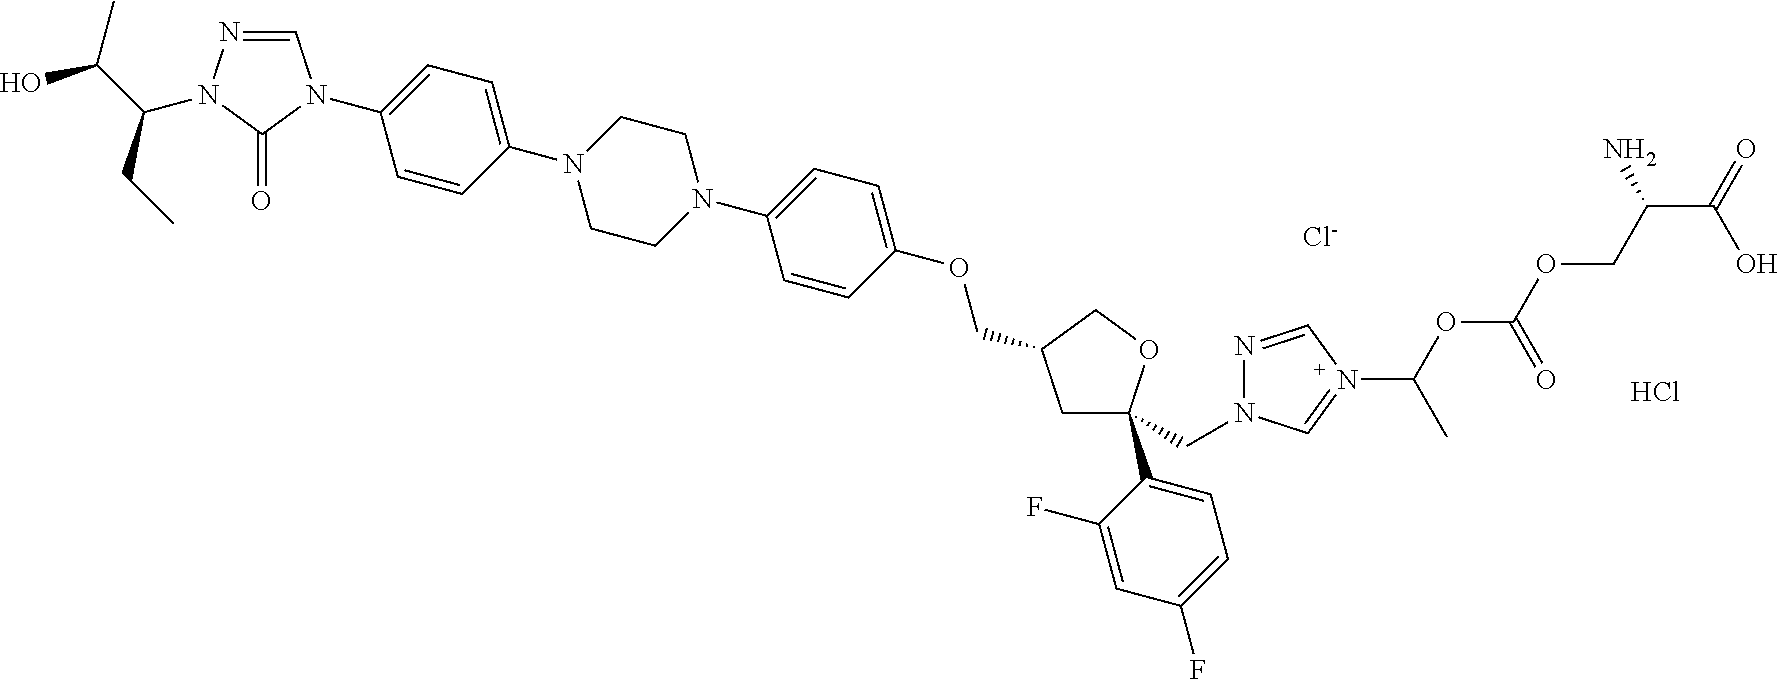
[Cl-].Cl.C1C(C2=CC=C(F)C=C2F)(CN2N=CN(C(C)OC(=O)OCC(C(=O)O)N)=C2)OCC1COC1=CC=C(N2CCN(C3=CC=C(N4C=NN(C(CC)C(C)O)C4=O)C=C3)CC2)C=C1
